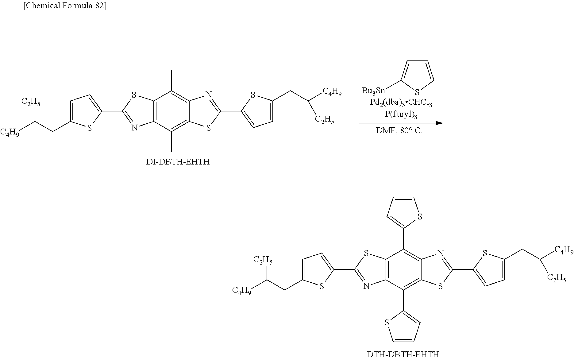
C12=C(C(C3=CC=CS3)=C3C(=C1C1=CC=CS1)N=C(C1=CC=C(CC([C4H9])[C2H5])S1)S3)N=C(C1=CC=C(CC([C2H5])[C4H9])S1)S2.C12=C(C(C)=C3C(=C1C)N=C(C1=CC=C(CC([C4H9])[C2H5])S1)S3)N=C(C1=CC=C(CC([C2H5])[C4H9])S1)S2.[DI-DBTH-EHTH].C1=CSC([Bu3Sn])=C1
